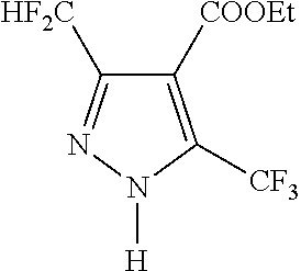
C1([COOEt])=C([CF3])N([H])N=C1[HF2C]
